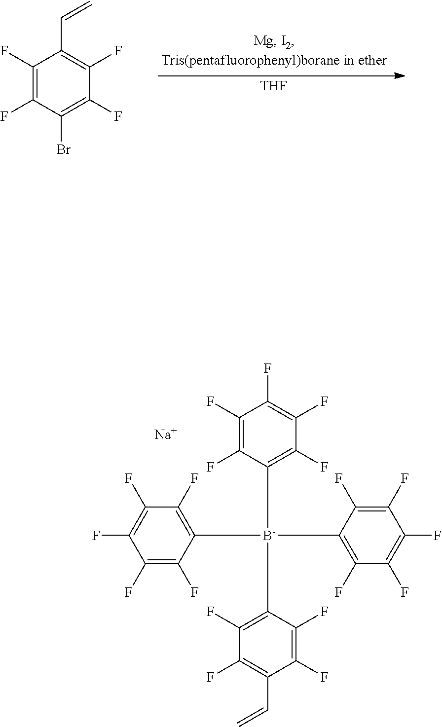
C1(F)=C(F)C(Br)=C(F)C(F)=C1C=C.[THF].C1(F)=C([B-](C2=C(F)C(F)=C(F)C(F)=C2F)(C2=C(F)C(F)=C(F)C(F)=C2F)C2=C(F)C(F)=C(F)C(F)=C2F)C(F)=C(F)C(C=C)=C1F.[Na]
